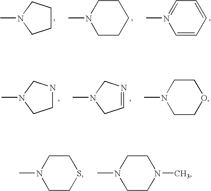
C1CCN(C)C1.C1CN(C)CCC1.C1=CC=CN(C)=C1.C1NCN(C)C1.C1=NCN(C)C1.C1CN(C)CCO1.C1CN(C)CCS1.C1CN(C)CCN1C
